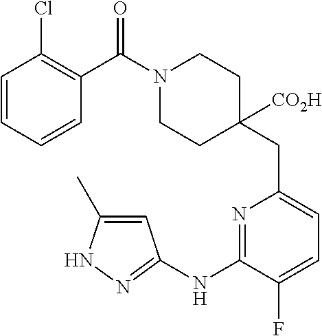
C1=CC=CC(C(N2CCC(CC3=CC=C(F)C(NC4=NNC(C)=C4)=N3)([CO2H])CC2)=O)=C1Cl
